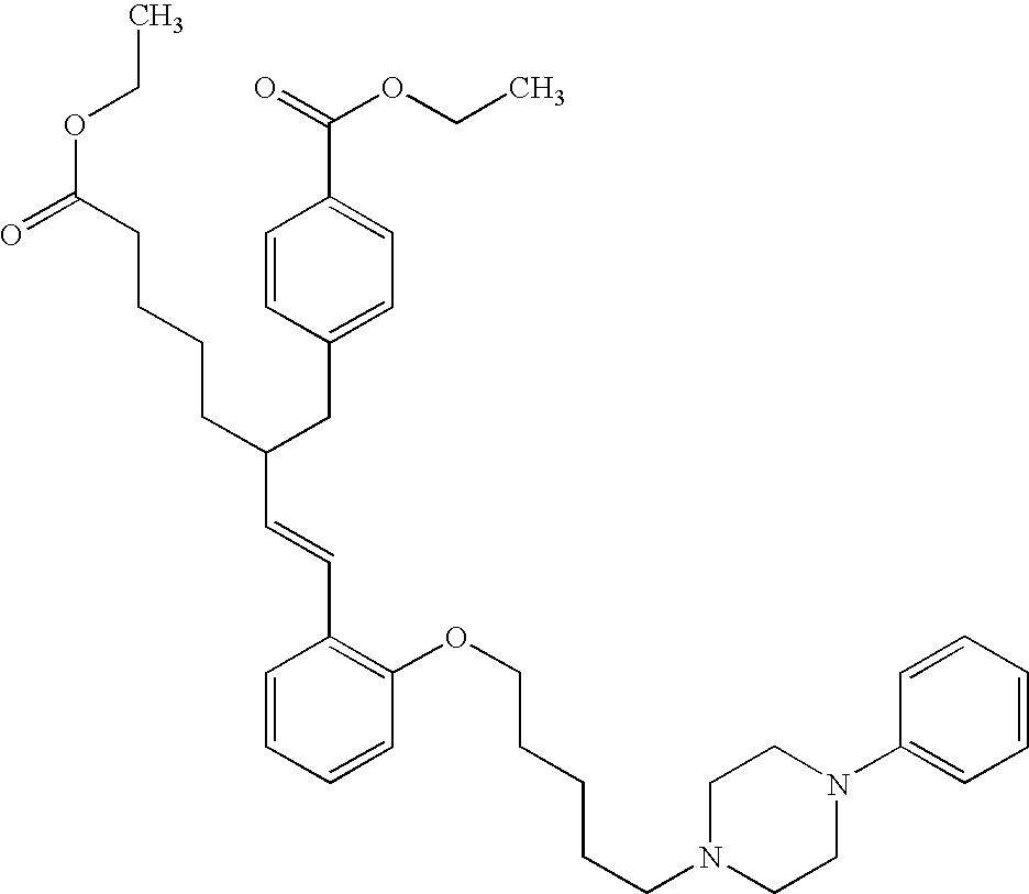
C1=CC=CC(OCCCCCN2CCN(C3=CC=CC=C3)CC2)=C1C=CC(CCCCC(OCC)=O)CC1=CC=C(C(=O)OCC)C=C1
